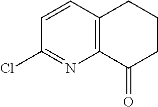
C12=C(C(=O)CCC1)N=C(Cl)C=C2
